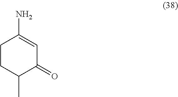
NC1=CC(=O)C(C)CC1
